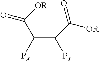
C(C([PY])C(=O)[OR])([PX])C(=O)[OR]
